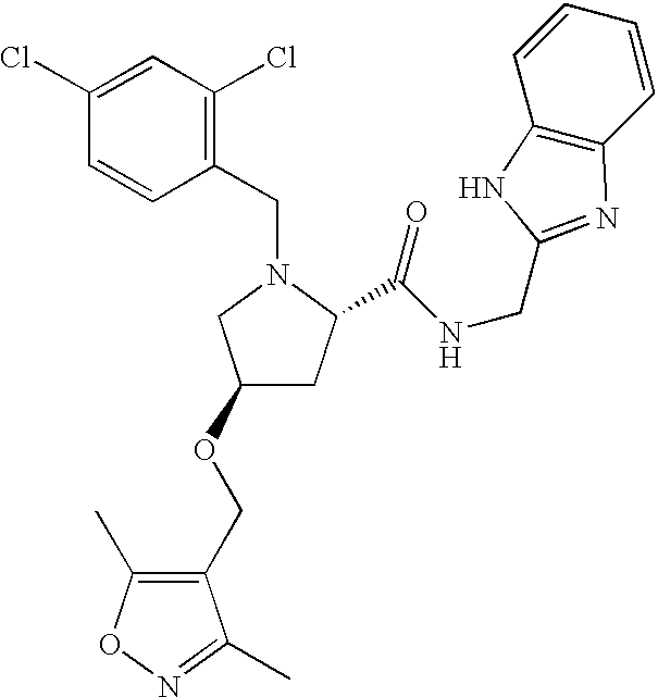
C1(CN2CC(OCC3=C(C)ON=C3C)CC2C(NCC2=NC3=C(C=CC=C3)N2)=O)=C(Cl)C=C(Cl)C=C1
